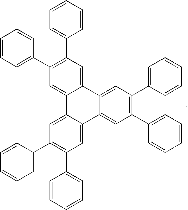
C12=CC(C3=CC=CC=C3)=C(C3=CC=CC=C3)C=C1C1=CC(C3=CC=CC=C3)=C(C3=CC=CC=C3)C=C1C1=CC(C3=CC=CC=C3)=C(C3=CC=CC=C3)C=C21
